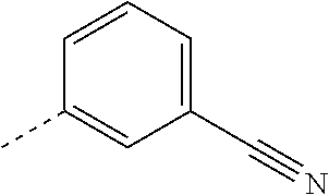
C1(C#N)=CC=CC(C)=C1
